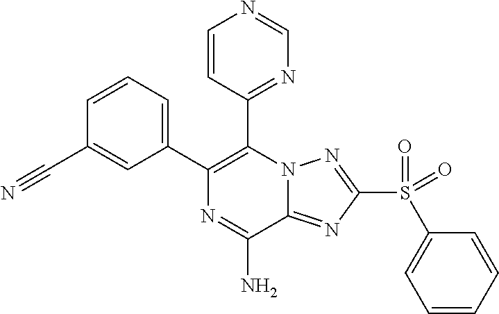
C1=CC=C(C2=C(C3=NC=NC=C3)N3C(=NC(S(=O)(C4=CC=CC=C4)=O)=N3)C(N)=N2)C=C1C#N
